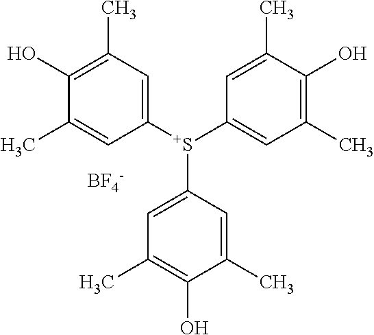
C1(O)=C(C)C=C([S+](C2=CC(C)=C(O)C(C)=C2)C2=CC(C)=C(O)C(C)=C2)C=C1C.[BF4-]
